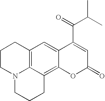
C12=C3C(=C4C(=C1)C(C(C(C)C)=O)=CC(=O)O4)CCCN3CCC2
